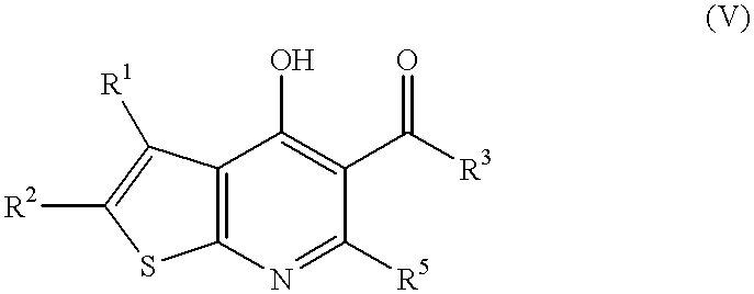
C12=C(SC([R2])=C1[R1])N=C([R5])C(C([R3])=O)=C2O
